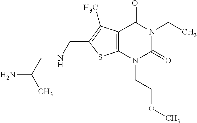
C12=C(N(CCOC)C(=O)N(CC)C1=O)SC(CNCC(N)C)=C2C
